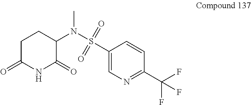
C1C(=O)NC(=O)C(N(S(C2=CN=C(C(F)(F)F)C=C2)(=O)=O)C)C1
